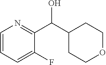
C1=CC=C(F)C(C(C2CCOCC2)O)=N1
